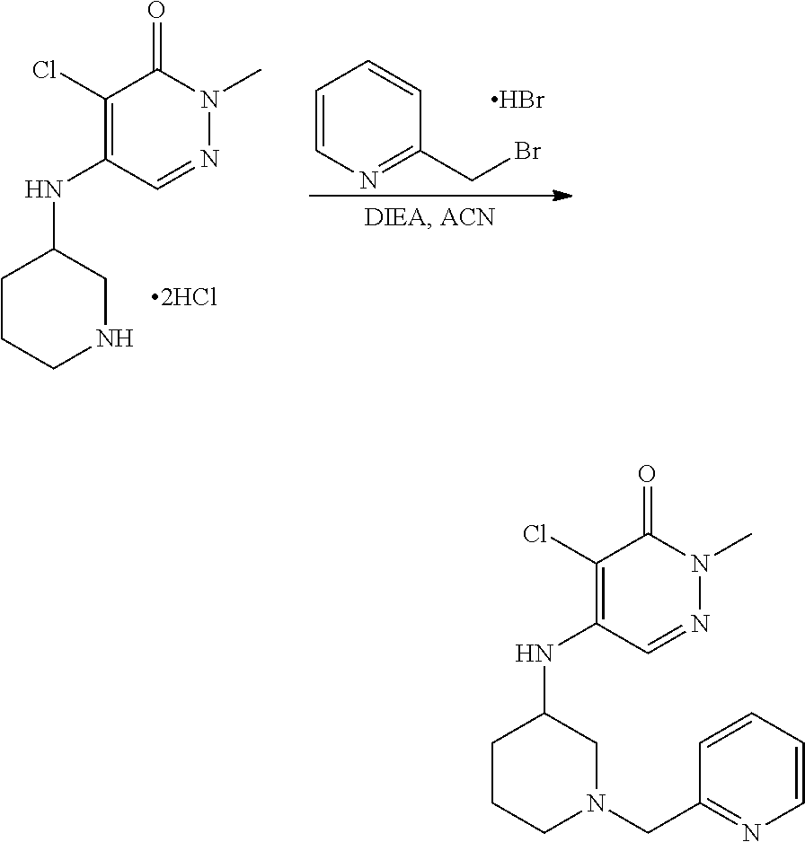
C1=CN=C(CBr)C=C1.Br.C1(Cl)=C(NC2CCCNC2)C=NN(C)C1=O.C1(Cl)=C(NC2CCCN(CC3=NC=CC=C3)C2)C=NN(C)C1=O
